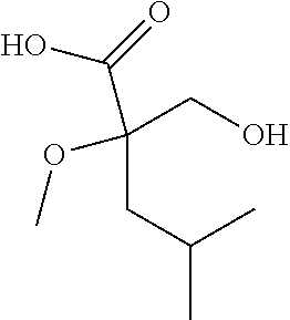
C(CC(C)C)(OC)(C(O)=O)CO
